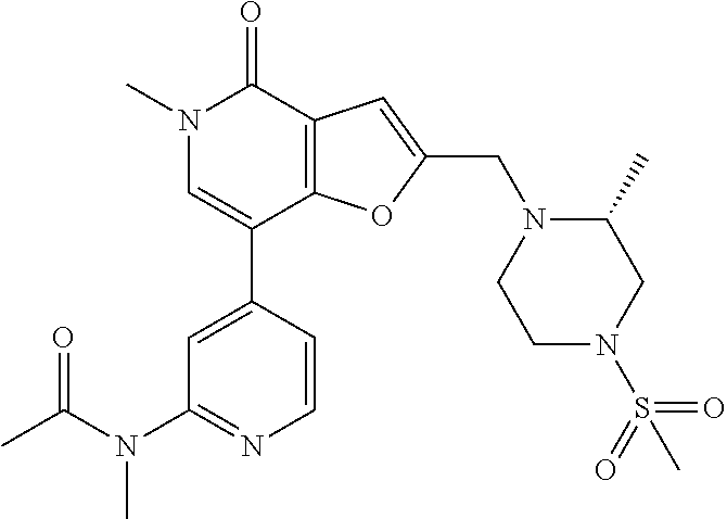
N1(C)C=C(C2=CC(N(C(C)=O)C)=NC=C2)C2=C(C1=O)C=C(CN1CCN(S(C)(=O)=O)CC1C)O2
